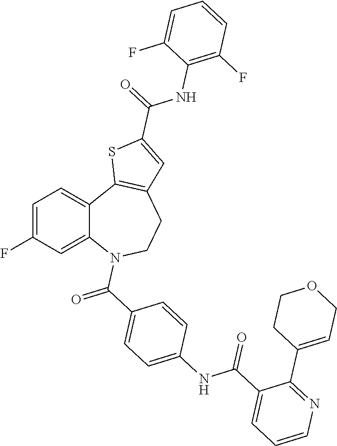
C1=C(F)C=C2C(=C1)C1=C(CCN2C(C2=CC=C(NC(C3=CC=CN=C3C3=CCOCC3)=O)C=C2)=O)C=C(C(=O)NC2=C(F)C=CC=C2F)S1
